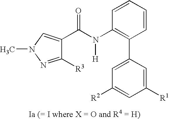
C1([R3])=NN(C)C=C1C(N(C1=C(C2=CC([R2])=CC([R1])=C2)C=CC=C1)[H])=O
